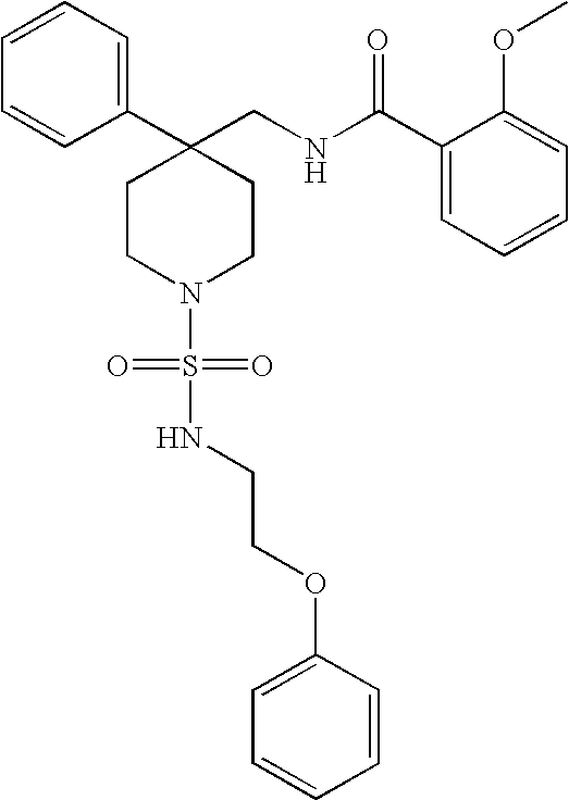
C1(CNC(C2=CC=CC=C2OC)=O)(C2=CC=CC=C2)CCN(S(=O)(=O)NCCOC2=CC=CC=C2)CC1
